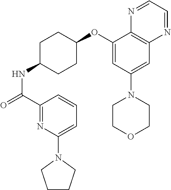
C1(C(=O)NC2CCC(OC3=CC(N4CCOCC4)=CC4=C3N=CC=N4)CC2)=NC(N2CCCC2)=CC=C1
